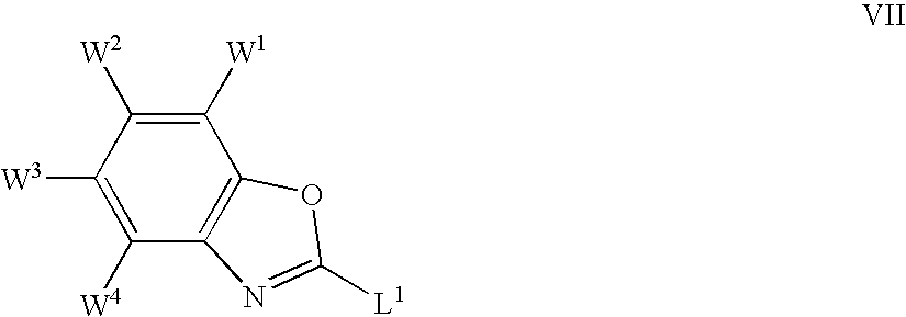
C1([W1])=C([W2])C([W3])=C([W4])C2=C1OC([L1])=N2
